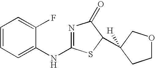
N1=C(NC2=CC=CC=C2F)SC(C2([H])COCC2)C1=O
